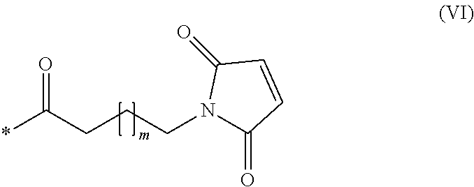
*C(CCCN1C(=O)C=CC1=O)=O
